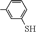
C1=CC(C)=CC(S)=C1
